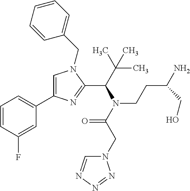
C1=C(C2=CC=CC(F)=C2)N=C(C(C(C)(C)C)N(C(CN2C=NN=N2)=O)CCC(N)CO)N1CC1=CC=CC=C1
